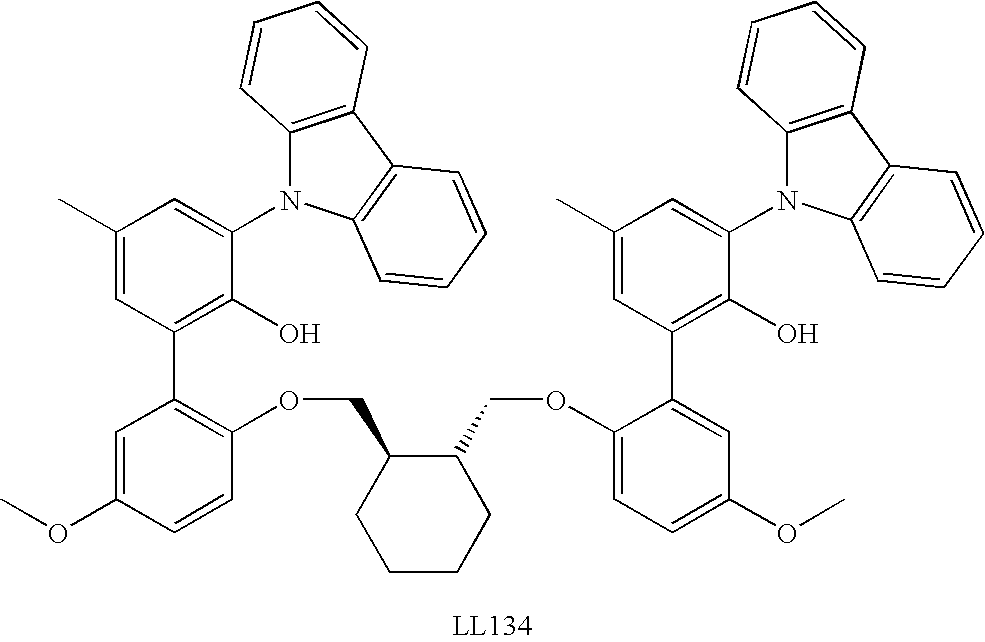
C1(OCC2C(COC3=C(C4=C(O)C(N5C6=C(C7=C5C=CC=C7)C=CC=C6)=CC(C)=C4)C=C(OC)C=C3)CCCC2)=CC=C(OC)C=C1C1=C(O)C(N2C3=C(C4=C2C=CC=C4)C=CC=C3)=CC(C)=C1
